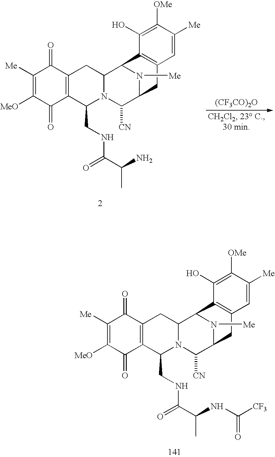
C1([Me])=C([MeO])C(=O)C2=C(C1=O)CC1N(C([CN])C3N([Me])C1C1=C(C3)C=C([Me])C([OMe])=C1O)C2CNC(C(N)C)=O.[(CF3CO)2O].C1([Me])=C([MeO])C(=O)C2=C(C1=O)CC1N(C([CN])C3N([Me])C1C1=C(C3)C=C([Me])C([OMe])=C1O)C2CNC(C(NC([CF3])=O)C)=O
